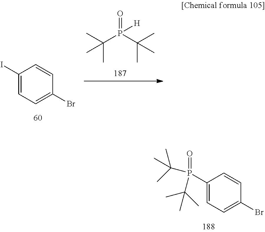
O=P(C(C)(C)C)(C(C)(C)C)[H].C1(I)=CC=C(Br)C=C1.C1(P(C(C)(C)C)(=O)C(C)(C)C)=CC=C(Br)C=C1
